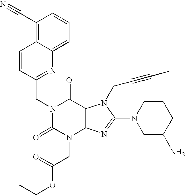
C1=CC(CN2C(=O)N(CC(OCC)=O)C3=C(C2=O)N(CC#CC)C(N2CC(N)CCC2)=N3)=NC2=CC=CC(C#N)=C12
